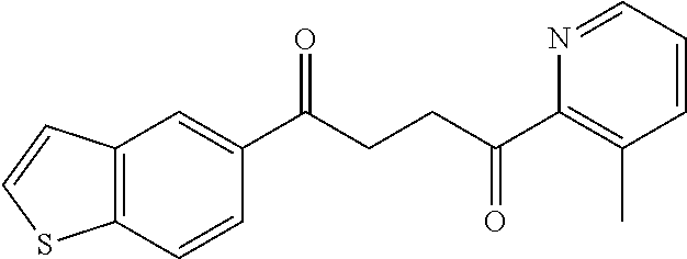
C1(C(CCC(C2=C(C)C=CC=N2)=O)=O)=CC2=C(C=C1)SC=C2
